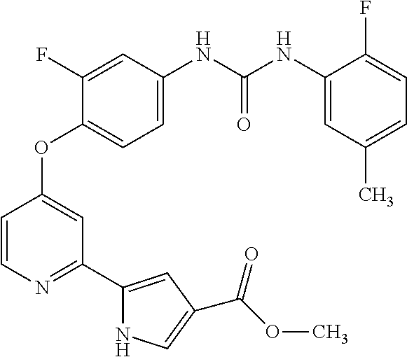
C1=C(NC(NC2=CC(C)=CC=C2F)=O)C=C(F)C(OC2=CC(C3=CC(C(OC)=O)=CN3)=NC=C2)=C1
